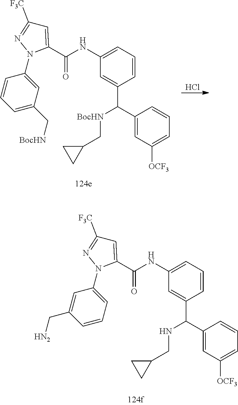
C1=CC=C(C[BocHN])C=C1N1C(C(NC2=CC=CC(C(C3=CC([OCF3])=CC=C3)[BocHN]CC3CC3)=C2)=O)=CC([F3C])=N1.Cl.C1=C(C[HN2])C=CC=C1N1C(C(NC2=CC=CC(C(C3=CC([OCF3])=CC=C3)NCC3CC3)=C2)=O)=CC([F3C])=N1
